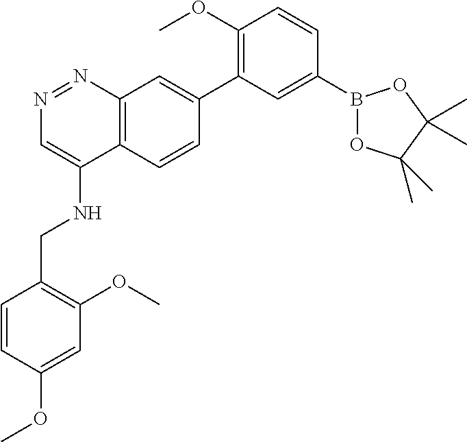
N1=NC2=C(C(NCC3=C(OC)C=C(OC)C=C3)=C1)C=CC(C1=C(OC)C=CC(B3OC(C)(C)C(C)(C)O3)=C1)=C2
